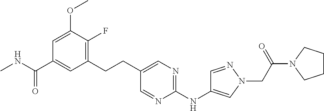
C1(CCC2=CN=C(NC3=CN(CC(=O)N4CCCC4)N=C3)N=C2)=C(F)C(OC)=CC(C(NC)=O)=C1
